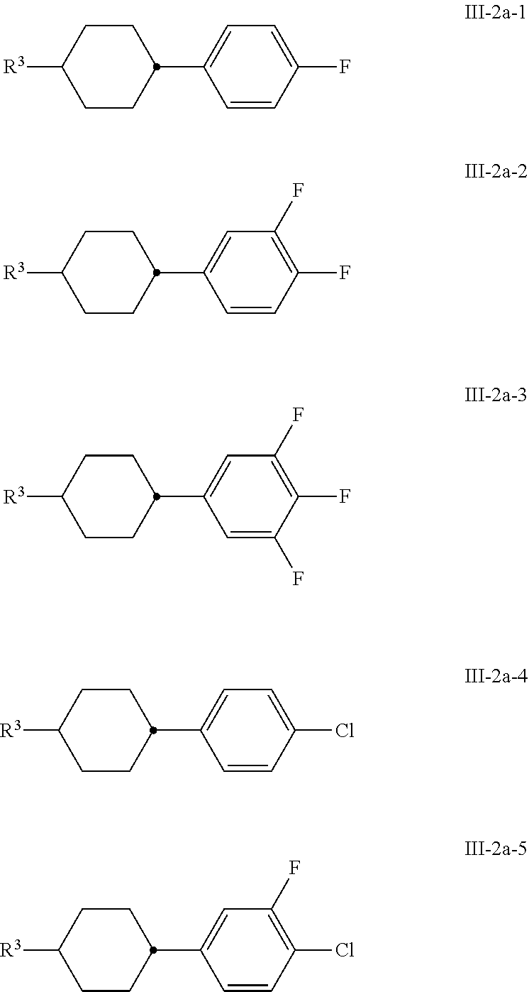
C1CC(C2=CC=C(F)C=C2)CCC1[R3].C1CC(C2=CC(F)=C(F)C=C2)CCC1[R3].C1CC(C2=CC(F)=C(F)C(F)=C2)CCC1[R3].C1CC(C2=CC=C(Cl)C=C2)CCC1[R3].C1CC(C2=CC(F)=C(Cl)C=C2)CCC1[R3]
